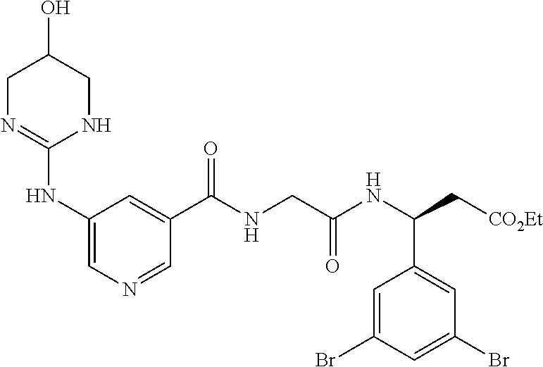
C1N=C(NC2=CN=CC(C(NCC(NC(C[CO2Et])C3=CC(Br)=CC(Br)=C3)=O)=O)=C2)NCC1O
